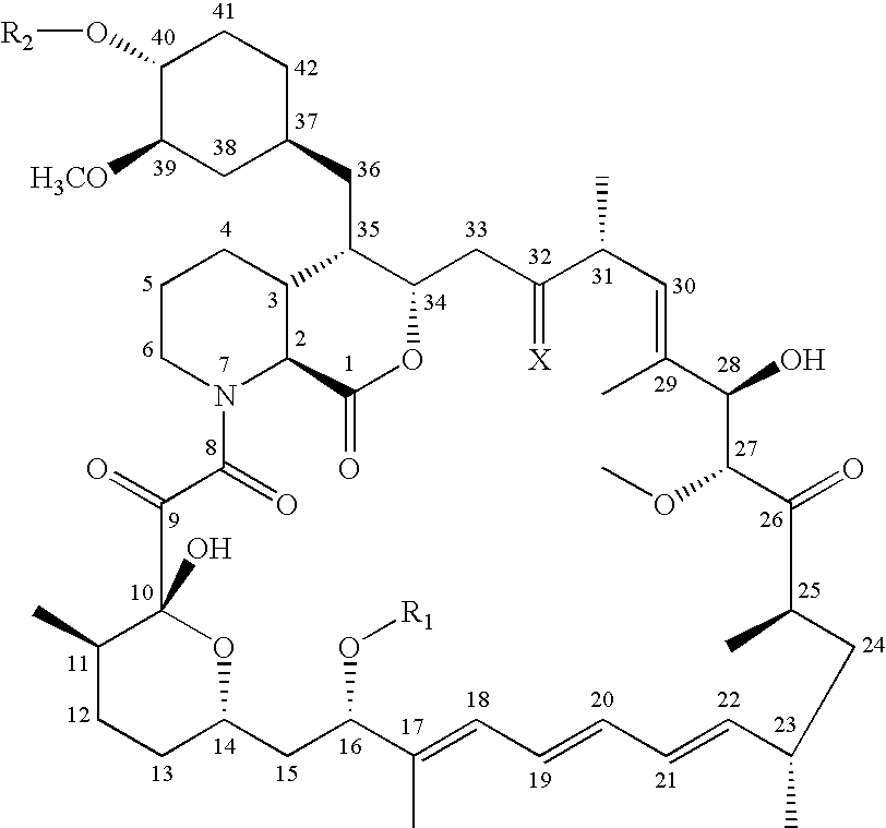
C1(C)CCC2OC1(O)C(=O)C(=O)N1C3C(CCC1)C(CC1CCC(O[R2])C([H3CO])C1)C(OC3=O)CC(=[X])C(C)C=C(C)C(O)C(OC)C(=O)C(C)CC(C)C=CC=CC=C(C)C(O[R1])C2
